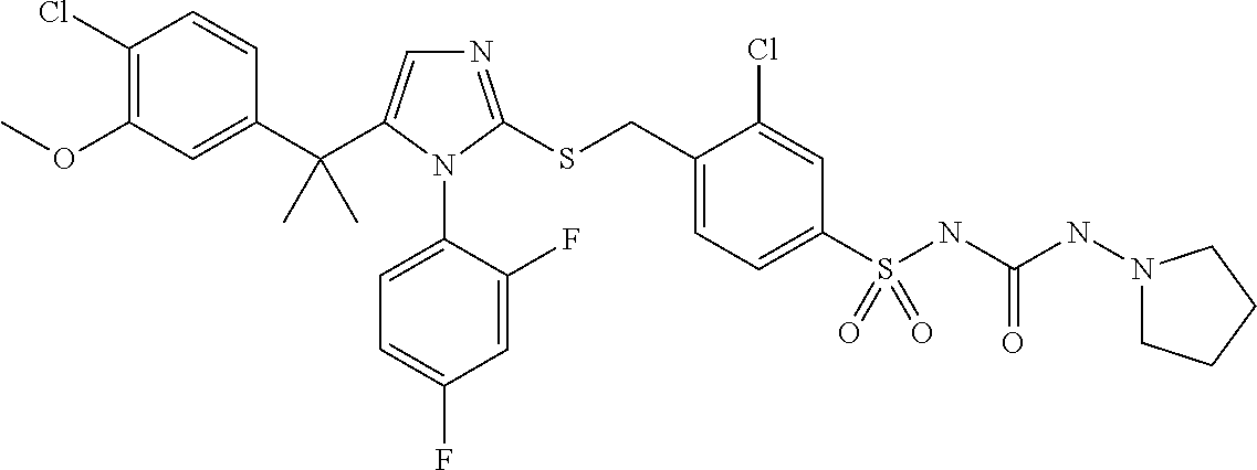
C1(Cl)=C(OC)C=C(C(C)(C)C2=CN=C(SCC3=CC=C(S(=O)(NC(NN4CCCC4)=O)=O)C=C3Cl)N2C2=CC=C(F)C=C2F)C=C1
